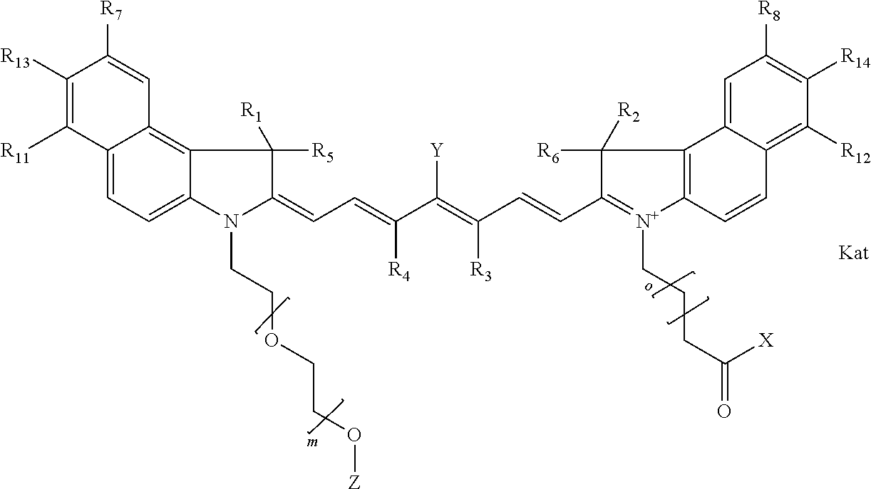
C12=CC=C3C(=C1C=C([R7])C([R13])=C2[R11])C([R5])([R1])C(=CC=C(C(=C(C=CC1=[N+](CCCC(=O)[X])C2=C(C1([R6])[R2])C1=CC([R8])=C([R14])C([R12])=C1C=C2)[R3])[Y])[R4])N3CCOCCO[Z].[Kat]
